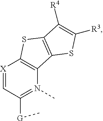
[X]1=CC([G]C)=N(C)C2=C1SC1=C2SC([R3])=C1[R4]
